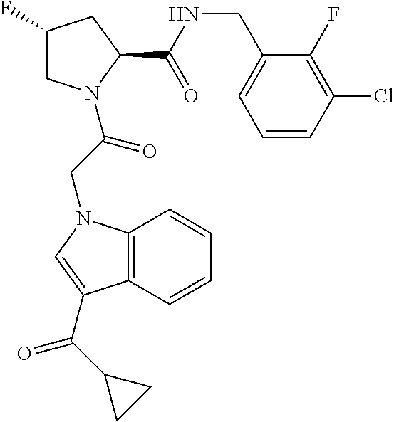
C1C(F)CC(C(=O)NCC2=CC=CC(Cl)=C2F)N1C(CN1C2=C(C(C(C3CC3)=O)=C1)C=CC=C2)=O
